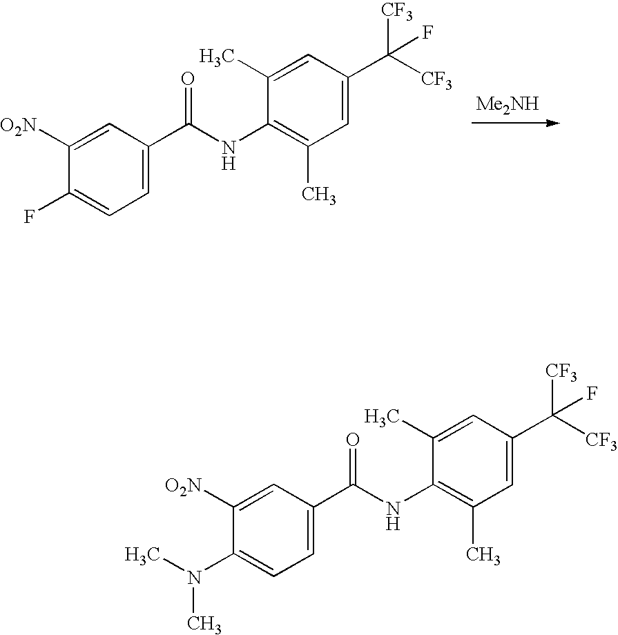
C1=C(C(NC2=C(C)C=C(C([CF3])([CF3])F)C=C2C)=O)C=C([O2N])C(F)=C1.[Me2NH].C1=C(C(NC2=C(C)C=C(C([CF3])([CF3])F)C=C2C)=O)C=C([O2N])C(N(C)C)=C1
